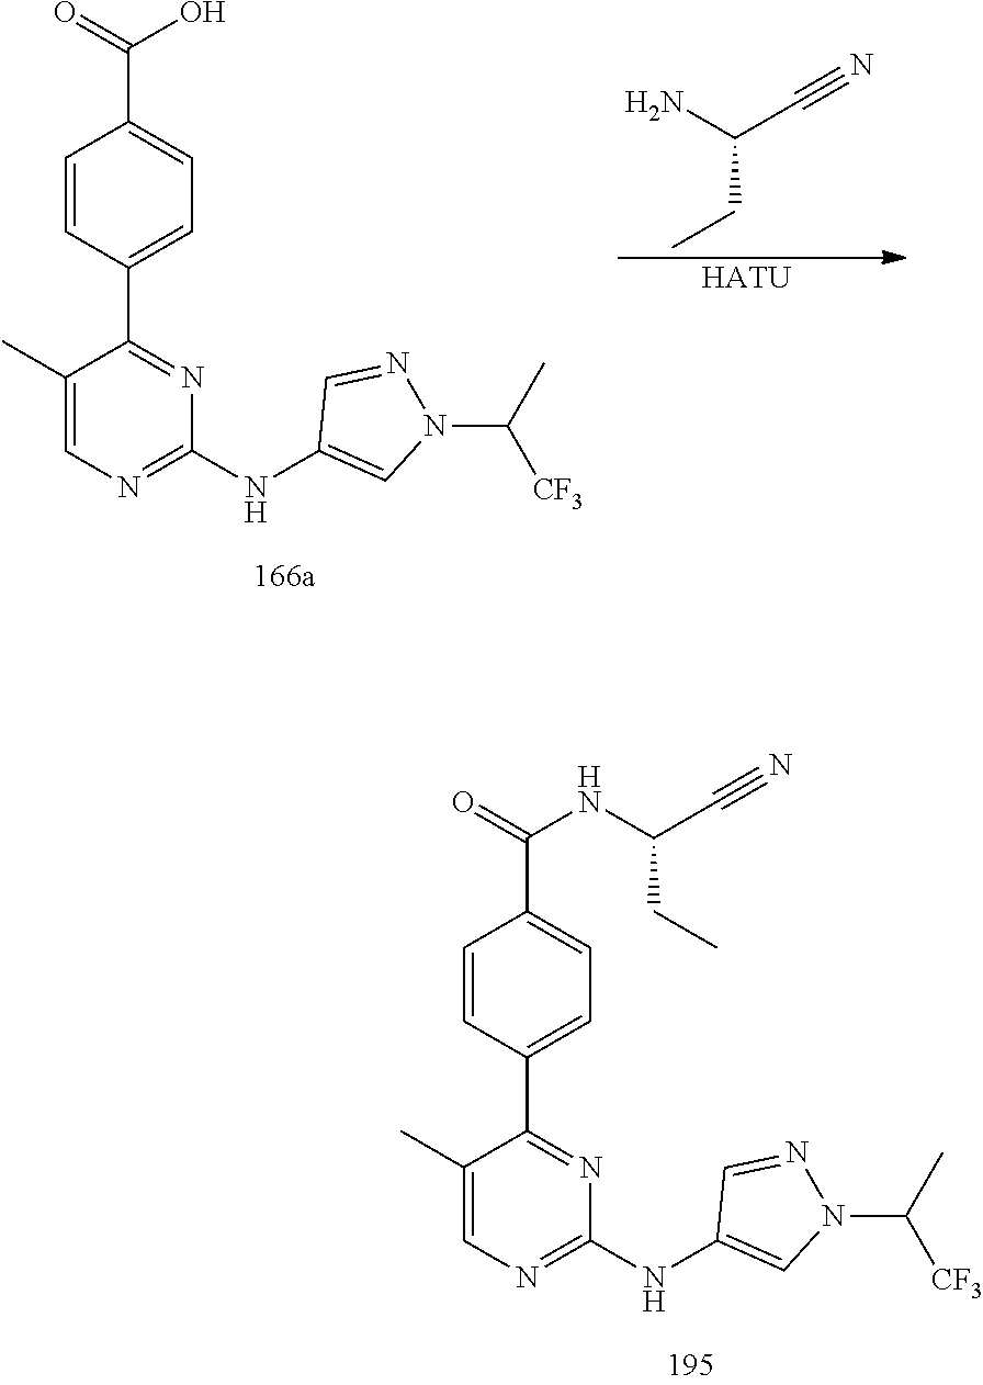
C1=CC(C2=NC(NC3=CN(C(C)[CF3])N=C3)=NC=C2C)=CC=C1C(O)=O.NC(C#N)CC.[HATU].C1=CC(C2=NC(NC3=CN(C(C)[CF3])N=C3)=NC=C2C)=CC=C1C(NC(CC)C#N)=O
